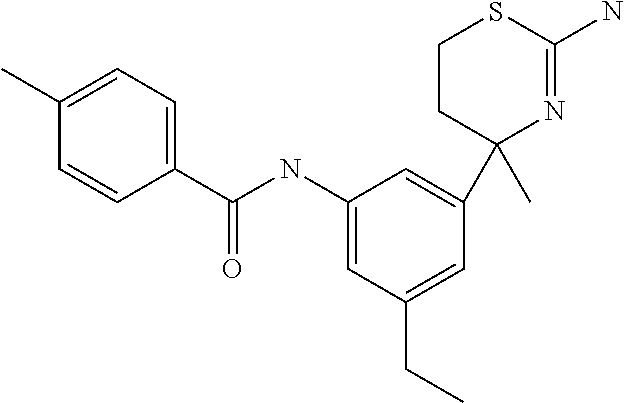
C1(C)(C2=CC(NC(=O)C3=CC=C(C)C=C3)=CC(CC)=C2)N=C(N)SCC1
